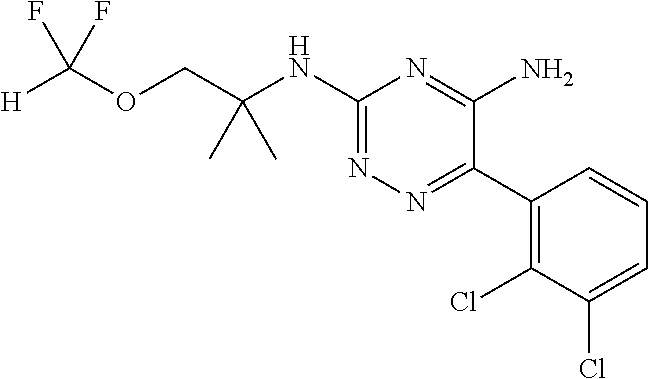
C1(NC(COC([H])(F)F)(C)C)=NN=C(C2=C(Cl)C(Cl)=CC=C2)C(N)=N1
